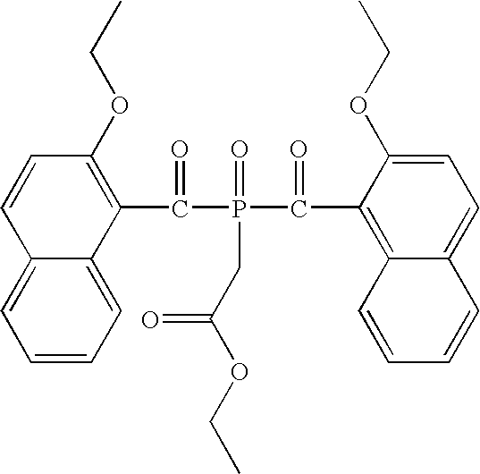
C12=CC=CC=C1C(C(=O)P(=O)(C(=O)C1=C3C(=CC=C1OCC)C=CC=C3)CC(OCC)=O)=C(OCC)C=C2
